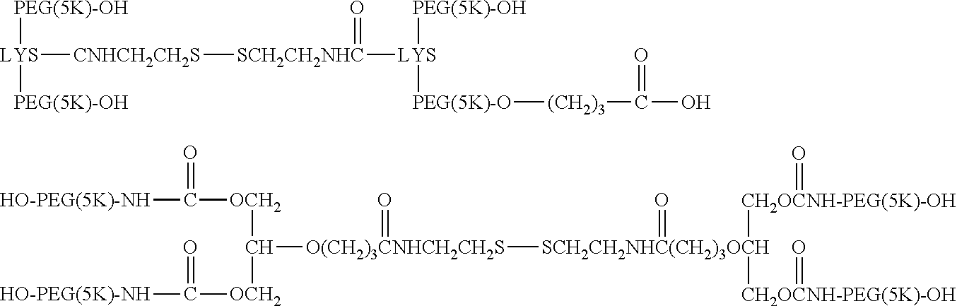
[LYS]([CNHCH2CH2S][SCH2CH2NHC]([LYS]([PEG(5K)-OH])[PEG(5K)-O][(CH2)3]C(O)=O)=O)([PEG(5K)-OH])[PEG(5K)-OH].[HO-PEG(5K)-NH]C([OCH2]C([OCH2]C([HO-PEG(5K)-NH])=O)[O(CH2)3CNHCH2CH2S](=O)[SCH2CH2NHC(CH2)3OCH](=O)([CH2OCNH-PEG(5K)-OH]=O)[CH2OCNH-PEG(5K)-OH]=O)=O
